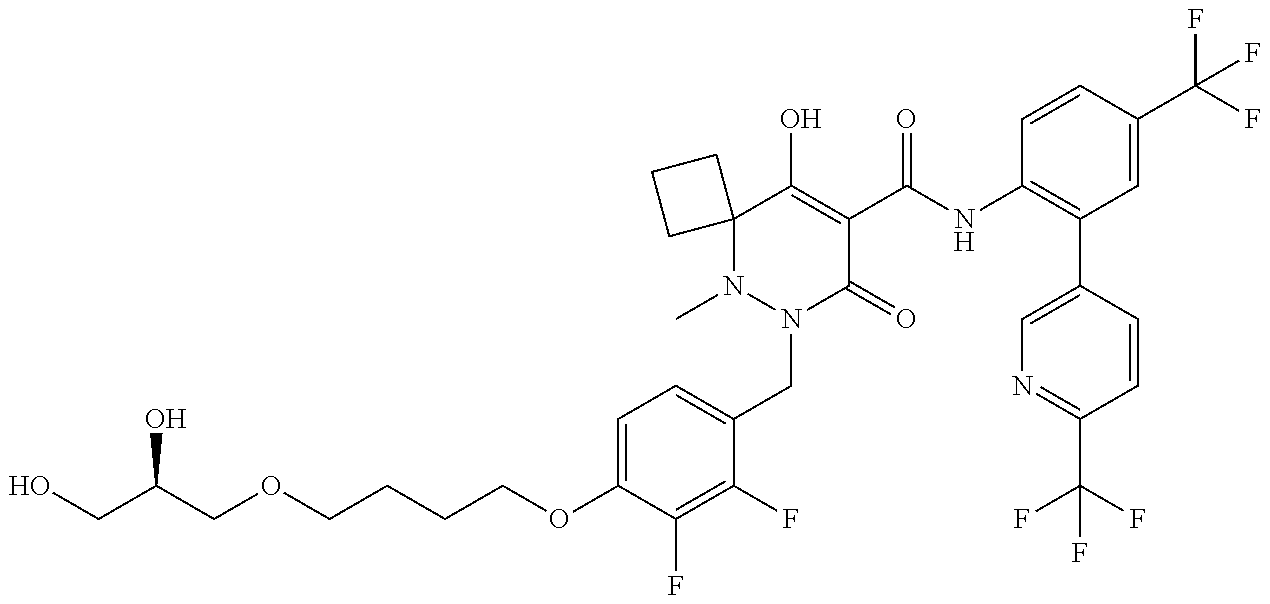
O(CCCCOC1=CC=C(CN2C(=O)C(C(NC3=C(C4=CN=C(C(F)(F)F)C=C4)C=C(C(F)(F)F)C=C3)=O)=C(O)C3(N2C)CCC3)C(F)=C1F)CC(CO)O
